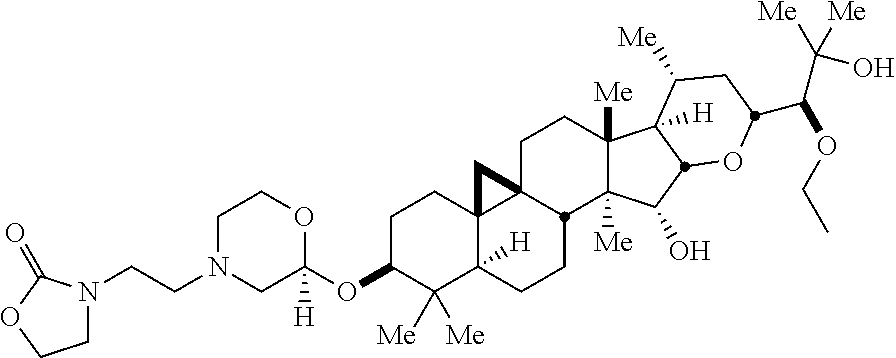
C1N(CCN2CCOC2=O)CC(OC2C([Me])([Me])C3([H])C4(CC2)C2(CCC5([Me])C([Me])(C(O)C6C5([H])C([Me])CC(C(OCC)C([Me])([Me])O)O6)C2CC3)C4)([H])OC1
